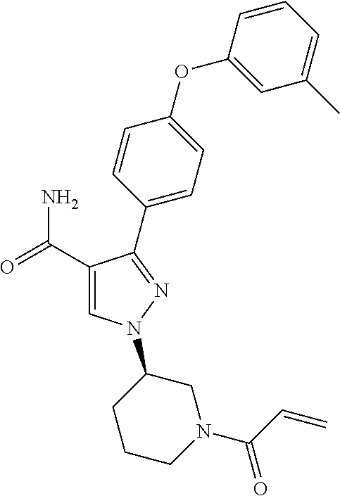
C1(C(=O)N)=CN(C2CCCN(C(=O)C=C)C2)N=C1C1=CC=C(OC2=CC(C)=CC=C2)C=C1
